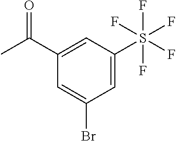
C1=C(S(F)(F)(F)(F)F)C=C(C(C)=O)C=C1Br
